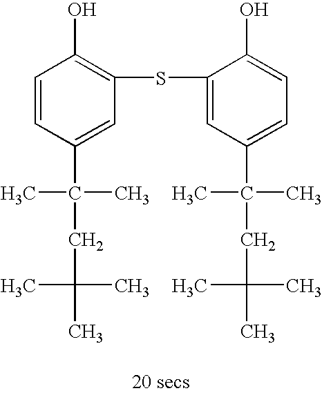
C1=CC(C(CC(C)(C)C)(C)C)=CC(SC2=CC(C(CC(C)(C)C)(C)C)=CC=C2O)=C1O
